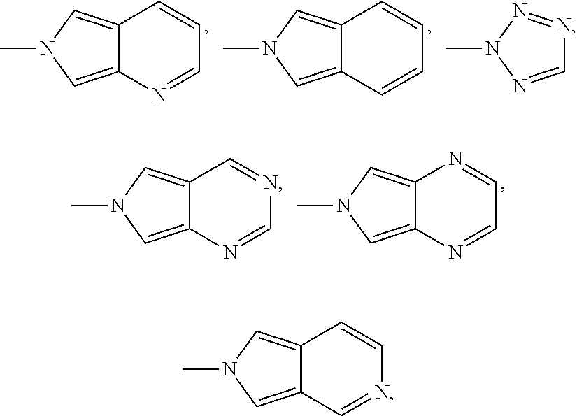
C12=CN(C)C=C1N=CC=C2.C12=CN(C)C=C1C=CC=C2.N1=NN(C)N=C1.C12=CN(C)C=C1N=CN=C2.C12=CN(C)C=C1N=CC=N2.C12=CN(C)C=C1C=NC=C2
